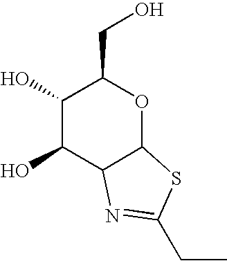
C1(O)C(O)C2C(OC1CO)SC(CC)=N2
